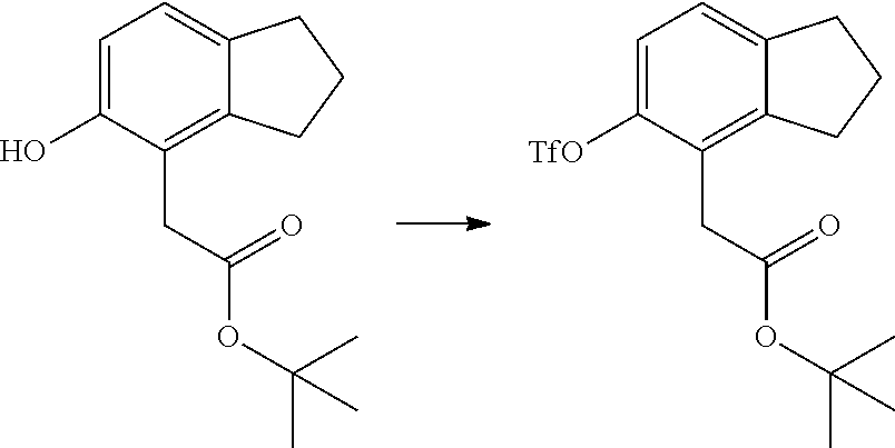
C1=C(O)C(CC(=O)OC(C)(C)C)=C2C(=C1)CCC2.C1=C([TfO])C(CC(=O)OC(C)(C)C)=C2C(=C1)CCC2
